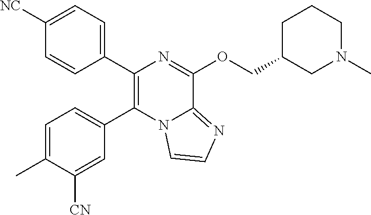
C1([NC])=CC=C(C2=C(C3=CC=C(C)C([CN])=C3)N3C(=NC=C3)C(OCC3CN(C)CCC3)=N2)C=C1
